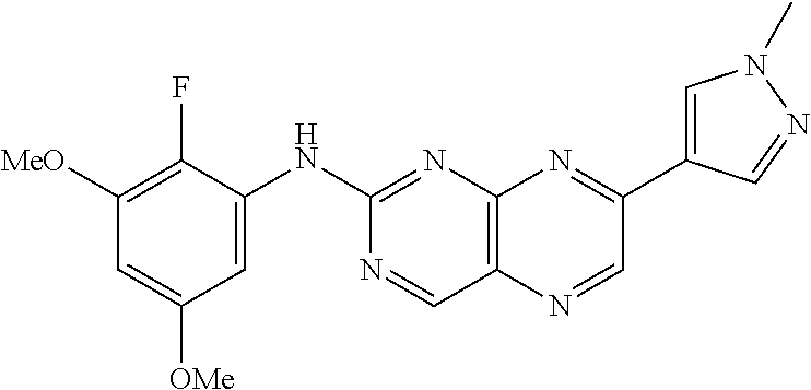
C1([MeO])=C(F)C(NC2=NC3=C(C=N2)N=CC(C2=CN(C)N=C2)=N3)=CC([OMe])=C1
